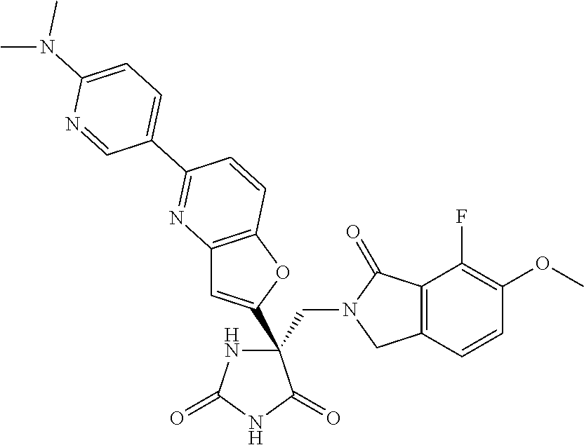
C(C1(C2=CC3=C(O2)C=CC(C2=CC=C(N(C)C)N=C2)=N3)NC(=O)NC1=O)N1CC2=C(C1=O)C(F)=C(OC)C=C2
